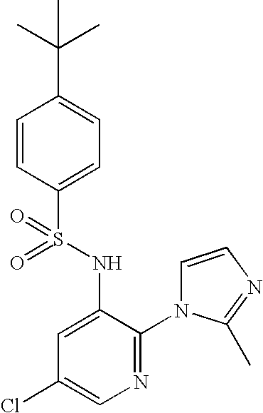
C1=CC(S(NC2=CC(Cl)=CN=C2N2C=CN=C2C)(=O)=O)=CC=C1C(C)(C)C
